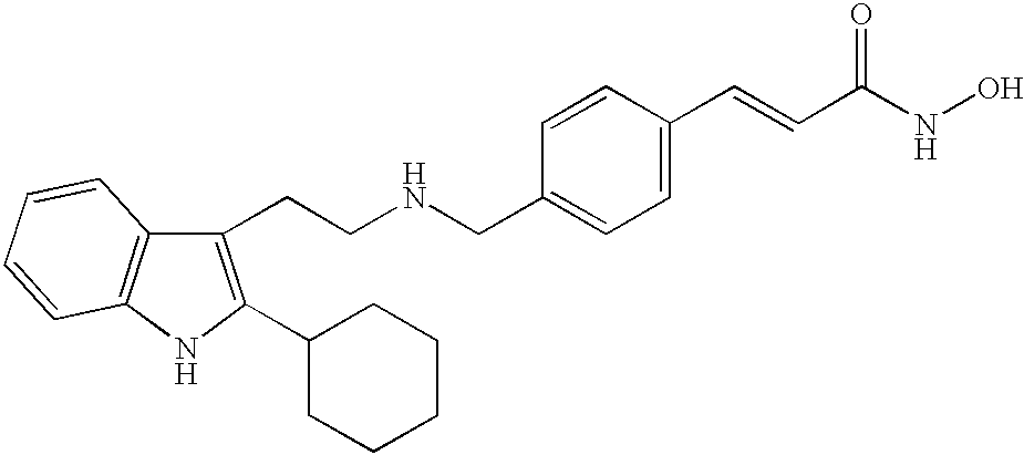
C1(CCNCC2=CC=C(C=CC(NO)=O)C=C2)=C(C2CCCCC2)NC2=C1C=CC=C2
